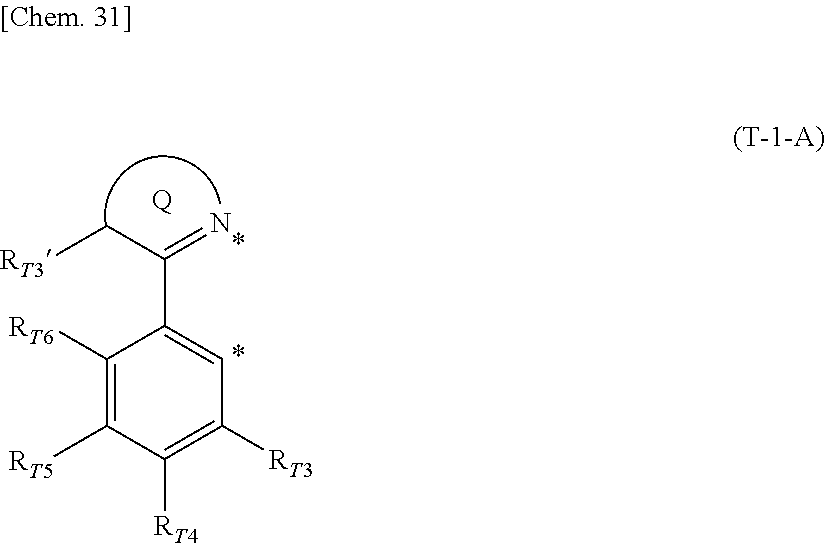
C1([RT6])=C([RT5])C([RT4])=C([RT3])C=C1C(C[RT3])=N.[Q]
